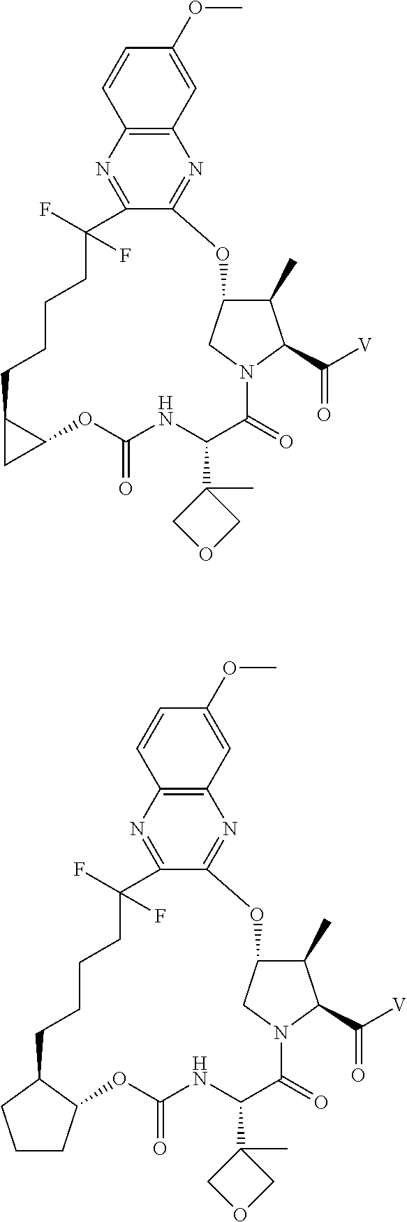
C12=C(N=C3C(=N1)OC1C(C)C(C([V])=O)N(C(=O)C(C4(C)COC4)NC(=O)OC4C(CCCCC3(F)F)C4)C1)C=CC(OC)=C2.C12=C(N=C3C(=N1)OC1C(C)C(C([V])=O)N(C(=O)C(C4(C)COC4)NC(=O)OC4C(CCCCC3(F)F)CCC4)C1)C=CC(OC)=C2
